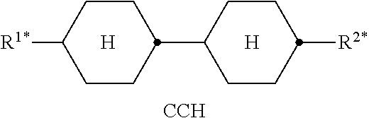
[H].C1CC(C2CCC([R2*])CC2)CCC1[R1*].[H].[CCH]
